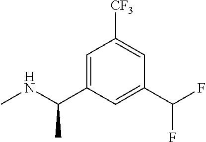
C1=C(C(NC)C)C=C(C(F)F)C=C1[CF3]
